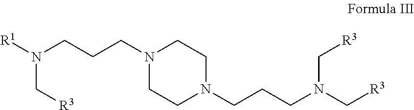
[R1]N(CCCN1CCN(CCCN(C[R3])C[R3])CC1)C[R3]
